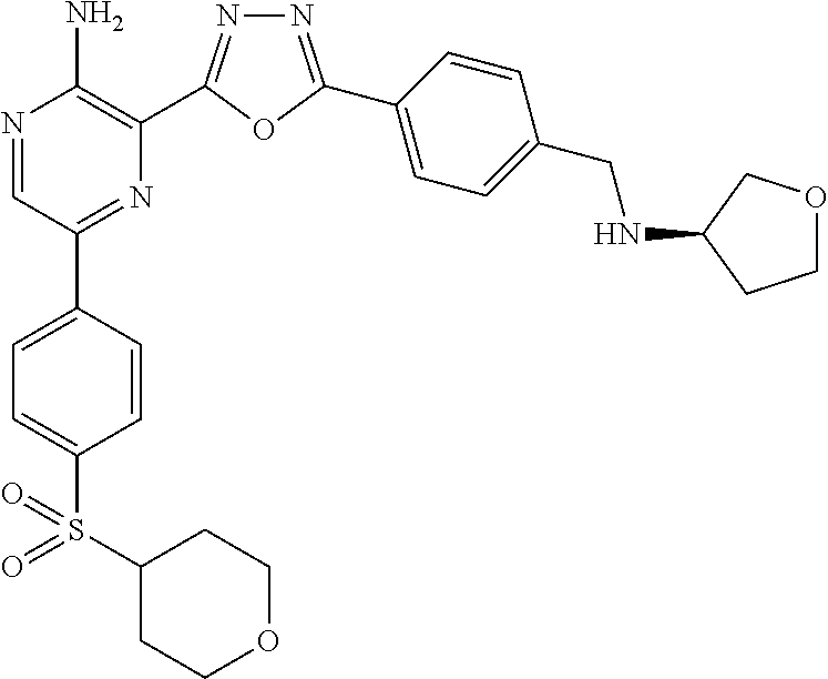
N1=C(C2=CC=C(CNC3CCOC3)C=C2)OC(C2=C(N)N=CC(C3=CC=C(S(=O)(=O)C4CCOCC4)C=C3)=N2)=N1
